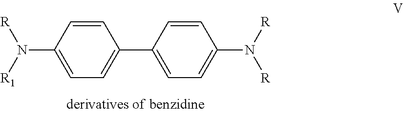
C1=CC(N([R])[R1])=CC=C1C1=CC=C(N([R])[R])C=C1
